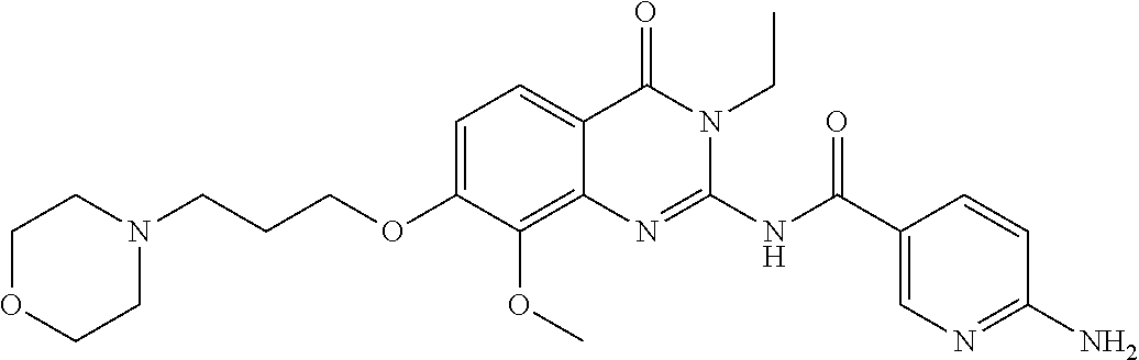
C1=C(OCCCN2CCOCC2)C(OC)=C2C(=C1)C(=O)N(CC)C(NC(C1=CN=C(N)C=C1)=O)=N2
